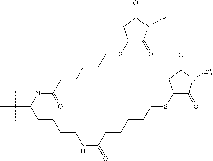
CC(C(NC(CCCCCSC1C(=O)N([Za])C(=O)C1)=O)CCCCNC(=O)CCCCCSC1C(=O)N([Za])C(=O)C1)(C)C
